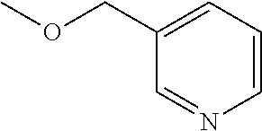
C1(COC)=CC=CN=C1
